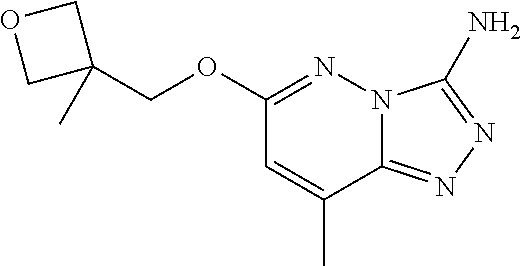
N12C(=NN=C1N)C(C)=CC(OCC1(C)COC1)=N2
